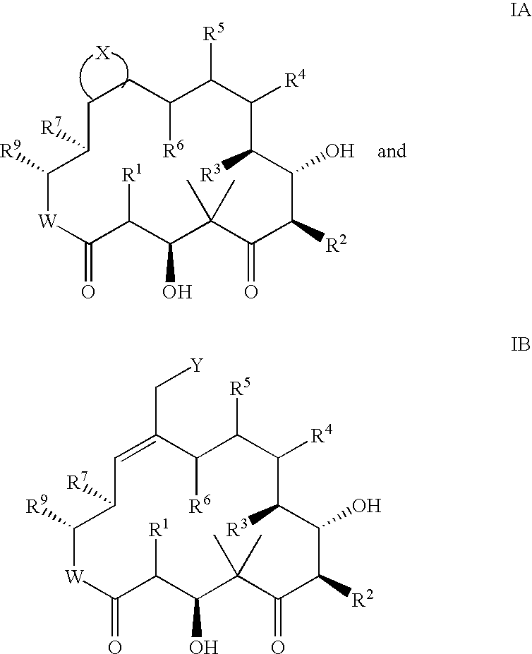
C1([R9])[W]C(=O)C([R1])C(O)C(C)(C)C(=O)C([R2])C(O)C([R3])C([R4])C([R5])C([R6])C(C[Y])=CC1[R7].C1([R9])[W]C(=O)C([R1])C(O)C(C)(C)C(=O)C([R2])C(O)C([R3])C([R4])C([R5])C([R6])CCC1[R7].[X]
